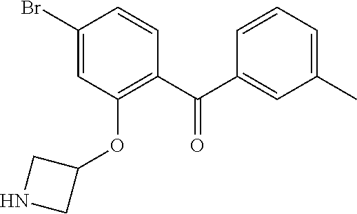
C1(Br)=CC(OC2CNC2)=C(C(C2=CC(C)=CC=C2)=O)C=C1
